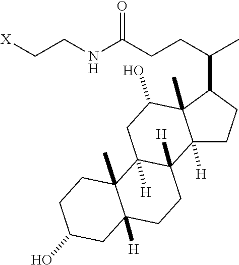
[X]CCNC(CCC(C)C1C2(C)C([H])(CC1)C1([H])C([H])(CC2O)C2(C)C([H])(CC1)CC(O)CC2)=O
